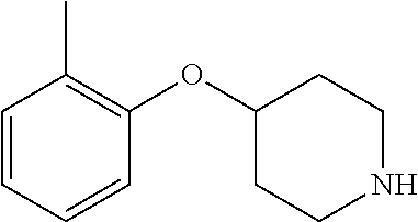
C1=CC=CC(OC2CCNCC2)=C1C
